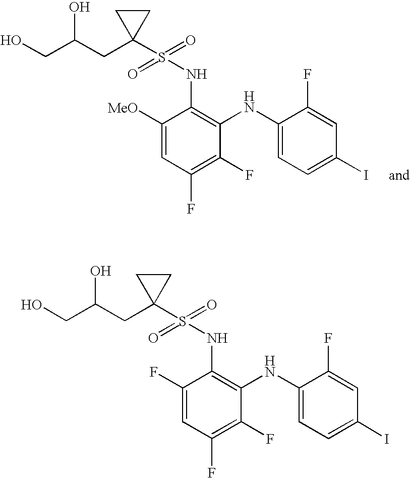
C1([MeO])=CC(F)=C(F)C(NC2=CC=C(I)C=C2F)=C1NS(=O)(=O)C1(CC(CO)O)CC1.C1(F)=CC(F)=C(F)C(NC2=CC=C(I)C=C2F)=C1NS(=O)(=O)C1(CC(CO)O)CC1
